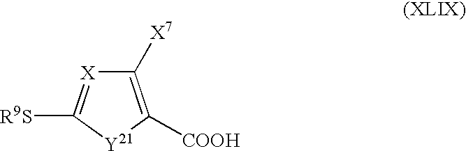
C1([X7])=C([COOH])[Y21]C([R9S])=[X]1
